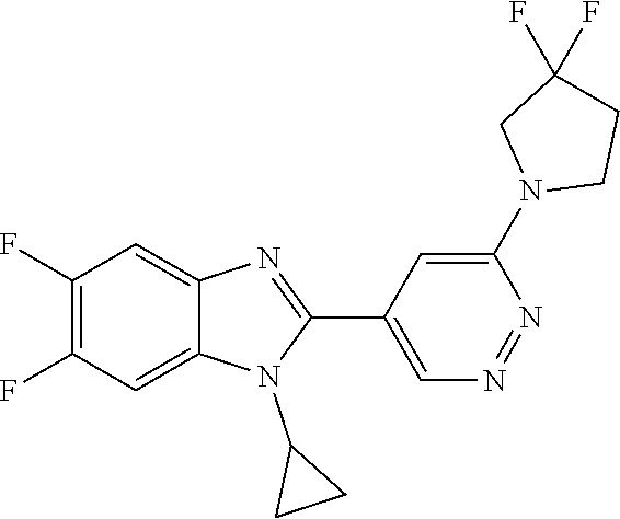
C1(F)=C(F)C=C2C(=C1)N=C(C1=CN=NC(N3CCC(F)(F)C3)=C1)N2C1CC1
